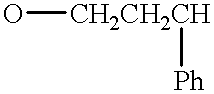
O[CH2CH2CH][Ph]
